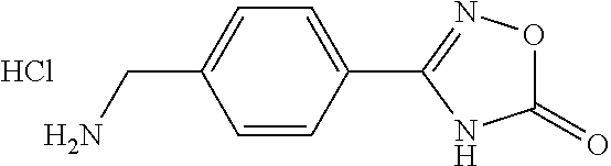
C1=CC(C2=NOC(=O)N2)=CC=C1CN.Cl
